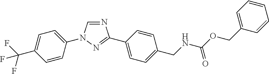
N1=CN(C2=CC=C(C(F)(F)F)C=C2)N=C1C1=CC=C(CNC(OCC2=CC=CC=C2)=O)C=C1
